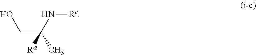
C(C(N[Rc])(C)[Ra])O
